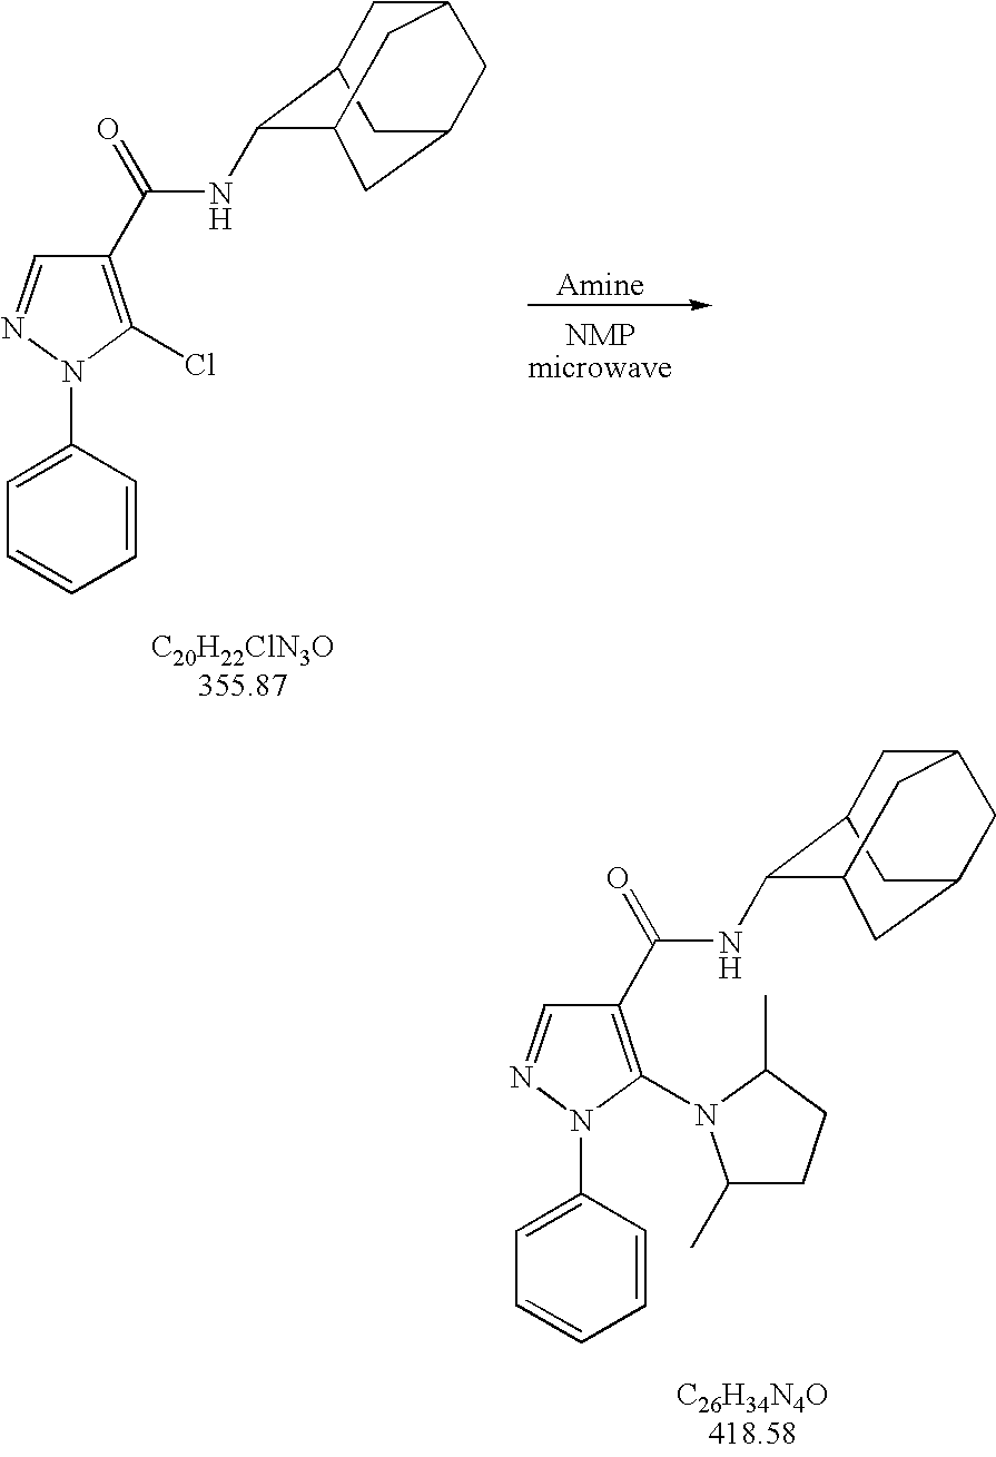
C1C2C(NC(C3=C(Cl)N(C4=CC=CC=C4)N=C3)=O)C3CC(CC1C3)C2.C1C2C(NC(C3=C(N4C(C)CCC4C)N(C4=CC=CC=C4)N=C3)=O)C3CC(CC1C3)C2
